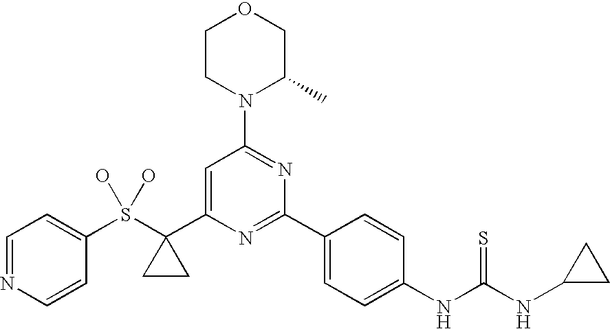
C1=NC=CC(S(C2(C3=CC(N4C(C)COCC4)=NC(C4=CC=C(NC(NC5CC5)=S)C=C4)=N3)CC2)(O)O)=C1
